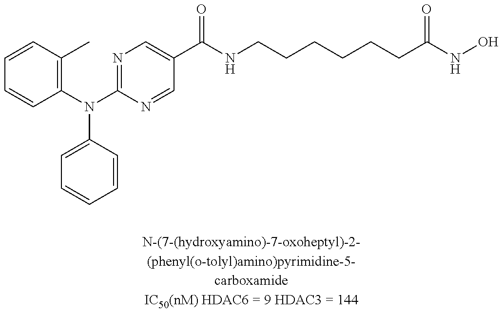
C1=CC(C)=C(N(C2=NC=C(C(NCCCCCCC(NO)=O)=O)C=N2)C2=CC=CC=C2)C=C1
